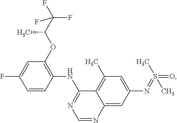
C1(OC(C(F)(F)F)C)=C(NC2=NC=NC3=CC(N=S(=O)(C)C)=CC(C)=C23)C=CC(F)=C1
